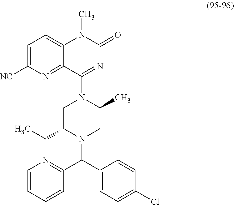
C1=C([NC])N=C2C(=C1)N(C)C(=O)N=C2N1CC(CC)N(C(C2=CC=C(Cl)C=C2)C2=NC=CC=C2)CC1C
